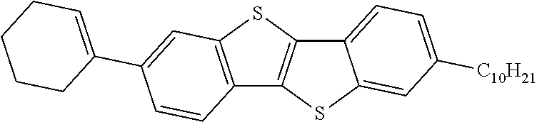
C12=C(SC3=C1SC1=CC([C10H21])=CC=C31)C=C(C1=CCCCC1)C=C2
